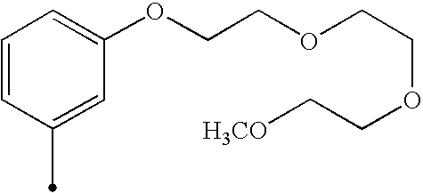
C1=CC(C)=CC(OCCOCCOCC[H3CO])=C1
